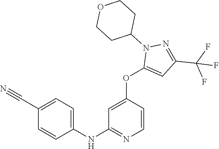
C1(NC2=NC=CC(OC3=CC(C(F)(F)F)=NN3C3CCOCC3)=C2)=CC=C(C#N)C=C1
